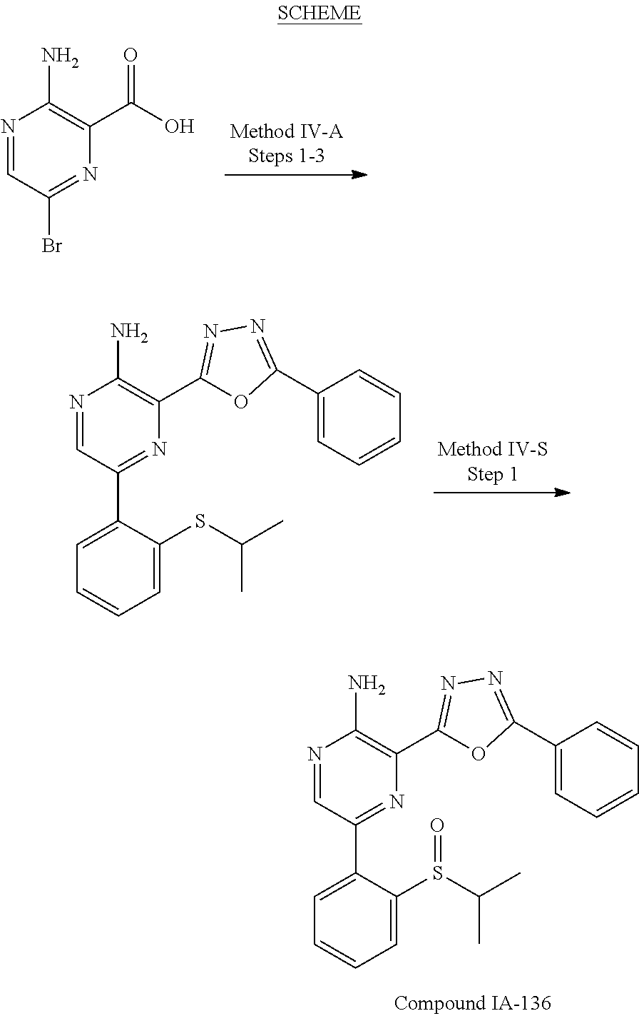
N1=CC(Br)=NC(C(O)=O)=C1N.N1=CC(C2=CC=CC=C2SC(C)C)=NC(C2=NN=C(C3=CC=CC=C3)O2)=C1N.N1=CC(C2=CC=CC=C2S(C(C)C)=O)=NC(C2=NN=C(C3=CC=CC=C3)O2)=C1N
